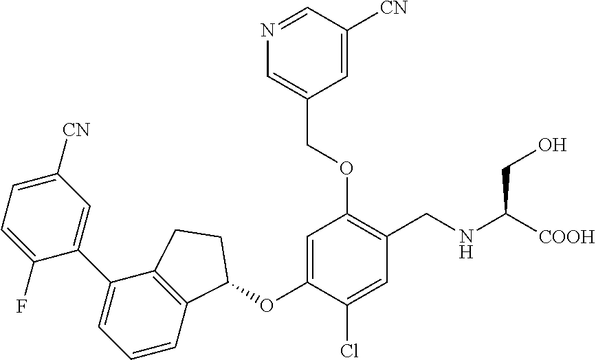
C1(F)=CC=C([CN])C=C1C1=CC=CC2=C1CCC2OC1=CC(OCC2=CN=CC([CN])=C2)=C(CNC(CO)[COOH])C=C1Cl
